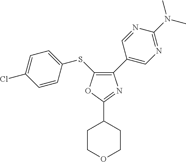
C1(C2=CN=C(N(C)C)N=C2)=C(SC2=CC=C(Cl)C=C2)OC(C2CCOCC2)=N1
